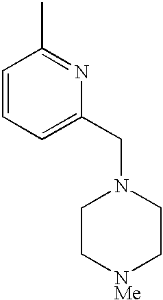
CC1=NC(CN2CC[NMe]CC2)=CC=C1
